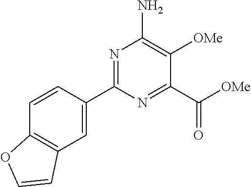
N1=C(C2=CC3=C(C=C2)OC=C3)N=C(C([OMe])=O)C([OMe])=C1N
